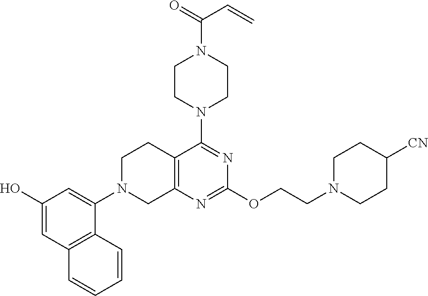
C12=C(N=C(OCCN3CCC([CN])CC3)N=C1N1CCN(C(=O)C=C)CC1)CN(C1=CC(O)=CC3=C1C=CC=C3)CC2
